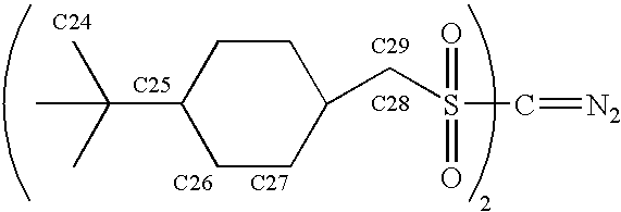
C(C1CCC(CS(=O)(=O)C=[N2])CC1)(C)(C)C.[C24].[C25].[C26].[C27].[C28].[C29]
